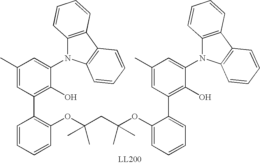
C12=C(C3=C(N1C1=CC(C)=CC(C4=C(OC(CC(OC5=CC=CC=C5C5=C(O)C(N6C7=C(C8=C6C=CC=C8)C=CC=C7)=CC(C)=C5)(C)C)(C)C)C=CC=C4)=C1O)C=CC=C3)C=CC=C2
